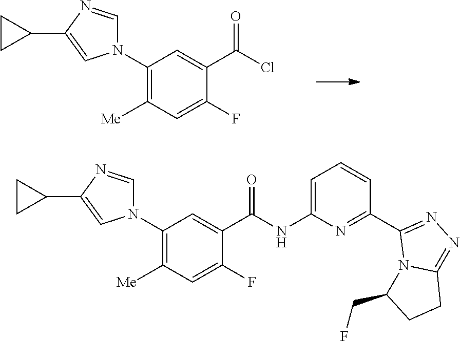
ClC(C1=CC(N2C=NC(C3CC3)=C2)=C([Me])C=C1F)=O.N(C1=CC=CC(C2=NN=C3N2C(CF)CC3)=N1)C(C1=CC(N2C=NC(C3CC3)=C2)=C([Me])C=C1F)=O
